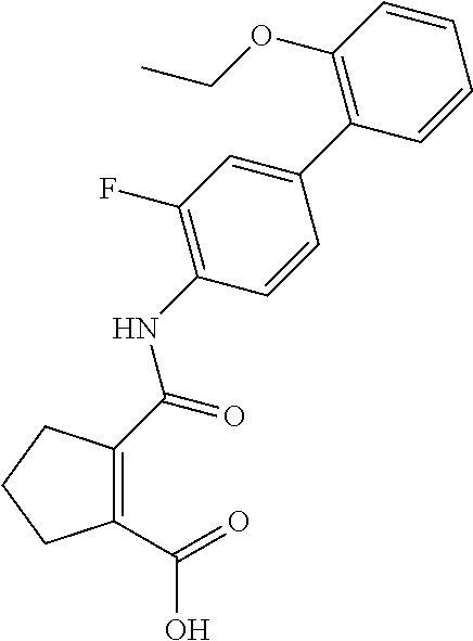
C1(C(=O)O)=C(C(=O)NC2=C(F)C=C(C3=C(OCC)C=CC=C3)C=C2)CCC1
